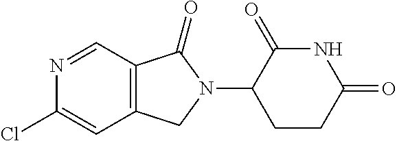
C12=C(C(=O)N(C3C(=O)NC(=O)CC3)C1)C=NC(Cl)=C2
